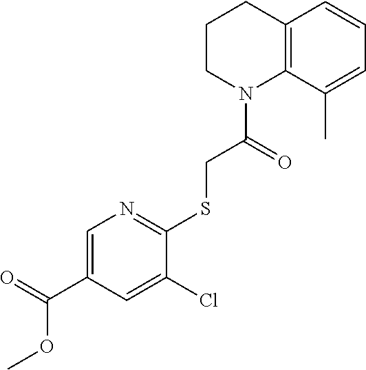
C1CN(C(=O)CSC2=NC=C(C(=O)OC)C=C2Cl)C2=C(C1)C=CC=C2C
